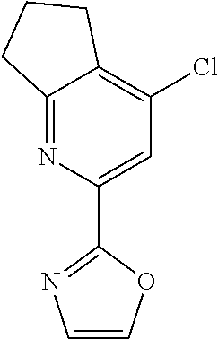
C1=COC(C2=CC(Cl)=C3C(=N2)CCC3)=N1
